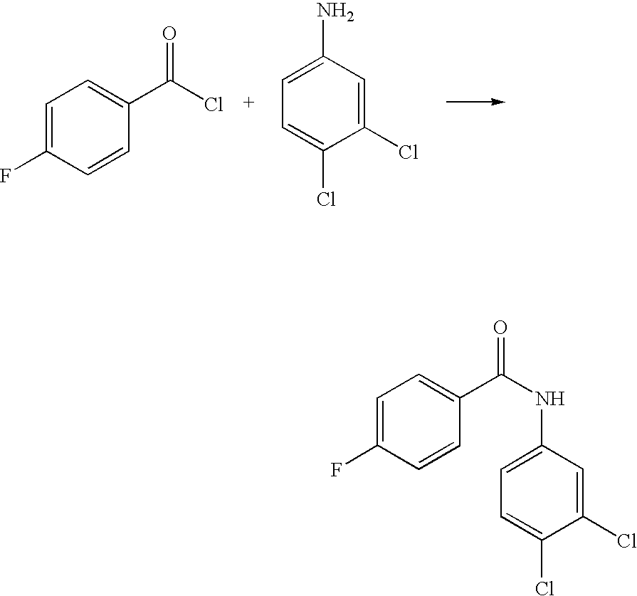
C1=C(F)C=CC(C(Cl)=O)=C1.C1=C(N)C=C(Cl)C(Cl)=C1.C1=C(F)C=CC(C(NC2=CC=C(Cl)C(Cl)=C2)=O)=C1
